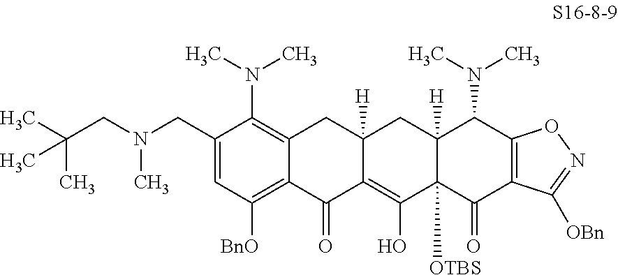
C1=C(CN(CC(C)(C)C)C)C(N(C)C)=C2C(=C1[BnO])C(=O)C1=C(O)C3([OTBS])C([H])(CC1([H])C2)C(N(C)C)C1=C(C3=O)C([OBn])=NO1
